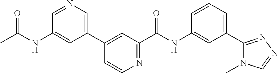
C1=NC=C(C2=CC(C(NC3=CC(C4=NN=CN4C)=CC=C3)=O)=NC=C2)C=C1NC(=O)C
